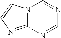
N12C(=NC=C1)N=CN=C2
